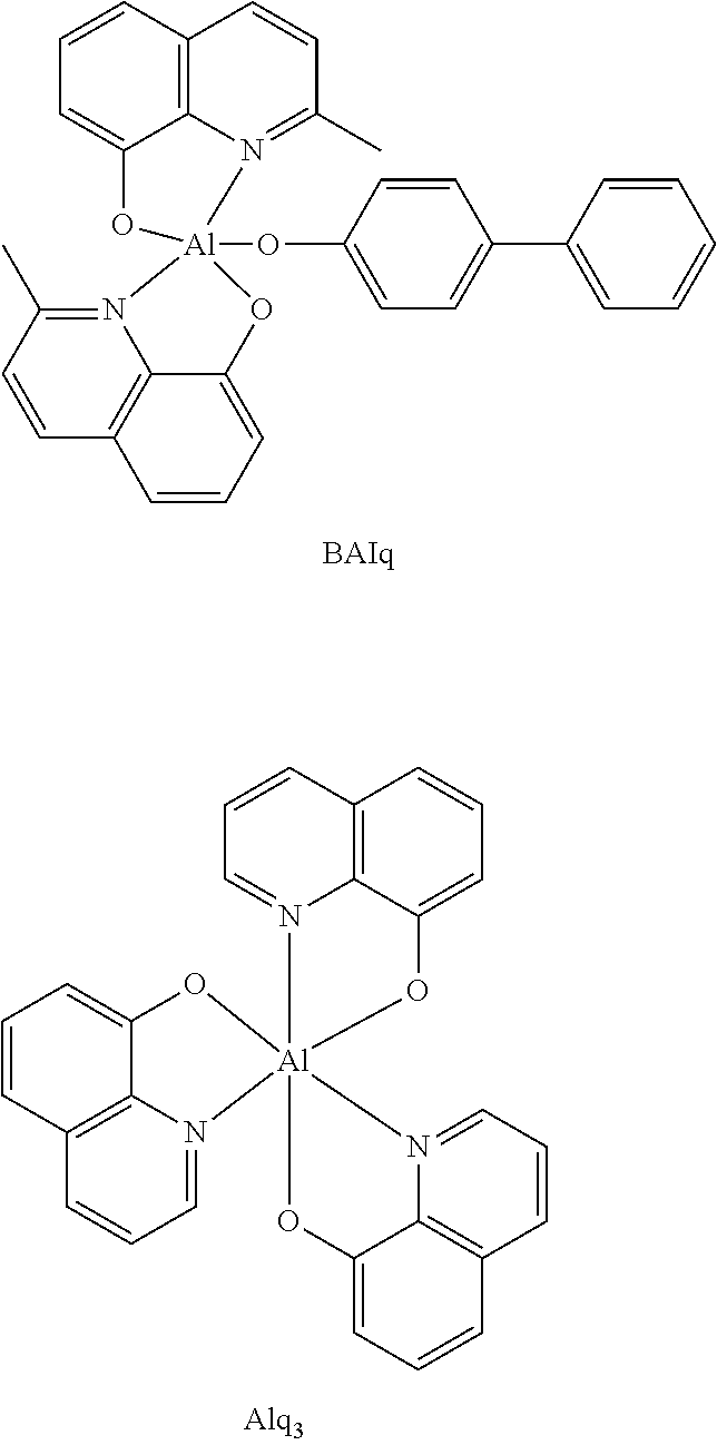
N12=C(C)C=CC3=C1C(=CC=C3)O[Al]21(OC2=CC=C(C3=CC=CC=C3)C=C2)N2=C(C)C=CC3=C2C(=CC=C3)O1.C1=CC2=C3C(=C1)O[Al]14(N3=CC=C2)(N2=CC=CC3=C2C(=CC=C3)O1)N1=CC=CC2=C1C(=CC=C2)O4
